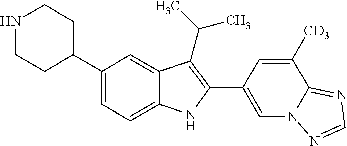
N1CCC(C2=CC=C3C(=C2)C(C(C)C)=C(C2=CN4C(=NC=N4)C([CD3])=C2)N3)CC1
